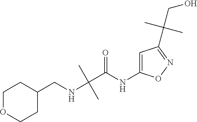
C1(CNC(C(NC2=CC(C(CO)(C)C)=NO2)=O)(C)C)CCOCC1
